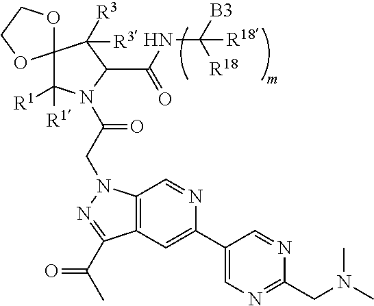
C12(C([R1])([R1])N(C(CN3C4=C(C=C(C5=CN=C(CN(C)C)N=C5)N=C4)C(C(C)=O)=N3)=O)C(C(NC([B3])([R18])[R18])=O)C1([R3])[R3])OCCO2
